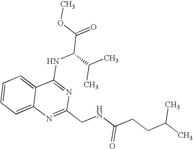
C12=CC=CC=C1N=C(CNC(CCC(C)C)=O)N=C2NC(C(=O)OC)C(C)C
